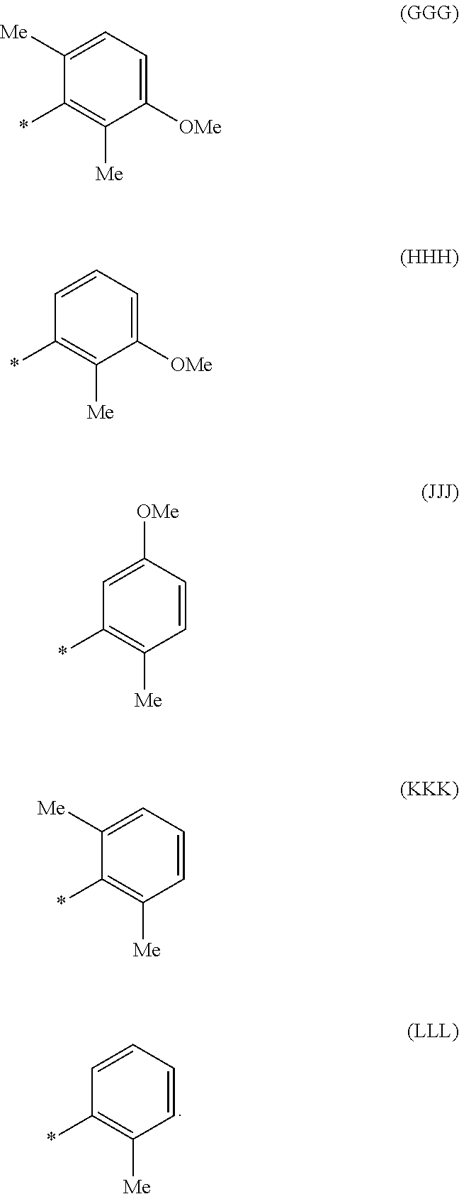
C1=CC=CC(*)=C1[Me].C1([OMe])=CC=C([Me])C(*)=C1[Me].C1([OMe])=CC=CC(*)=C1[Me].C1=CC([OMe])=CC(*)=C1[Me].C1=CC=C([Me])C(*)=C1[Me]
